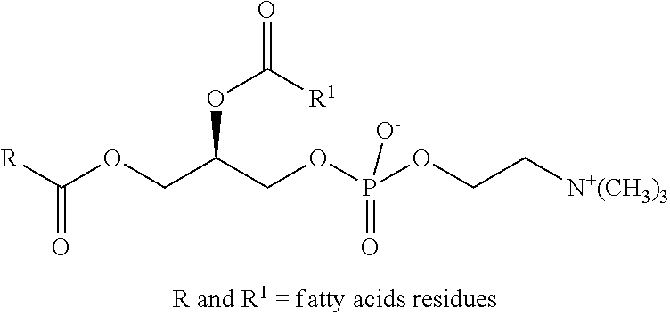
[R]C(OCC(COP(OCC[N+(CH3)3])(=O)[O-])OC(=O)[R1])=O
